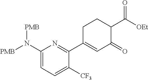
C1(N([PMB])[PMB])=CC=C([CF3])C(C2=CC(=O)C(C([OEt])=O)CC2)=N1
